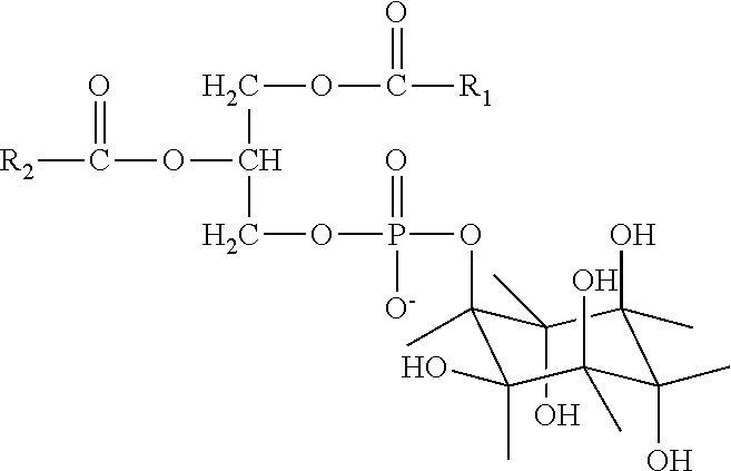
[R2]C(OC(COC(=O)[R1])COP(=O)([O-])OC1(C)C(O)(C)C(C)(O)C(C)(O)C(O)(C)C1(C)O)=O
